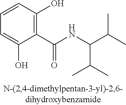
C1(C(NC(C(C)C)C(C)C)=O)=C(O)C=CC=C1O
